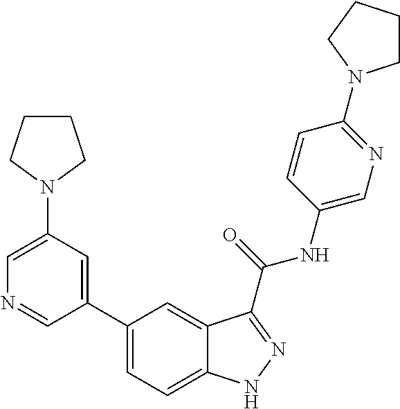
C1(N2CCCC2)=CN=CC(C2=CC=C3C(=C2)C(C(NC2=CN=C(N4CCCC4)C=C2)=O)=NN3)=C1
